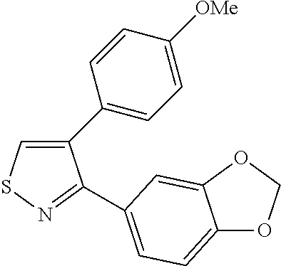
C1(C2=CC=C([OMe])C=C2)=CSN=C1C1=CC=C2OCOC2=C1
